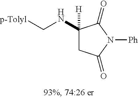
C(NC1([H])CC(=O)N([Ph])C1=O)[p-Tolyl]
